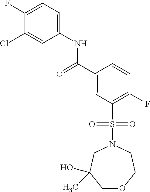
C1(F)=CC=C(NC(C2=CC(S(=O)(=O)N3CC(O)(C)COCC3)=C(F)C=C2)=O)C=C1Cl
